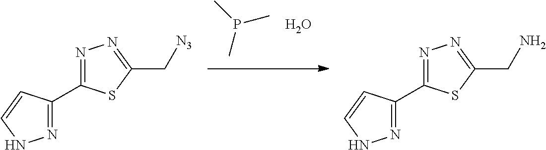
N1=C(C2=NN=C(C[N3])S2)C=CN1.CP(C)C.O.N1=C(C2=NN=C(CN)S2)C=CN1
